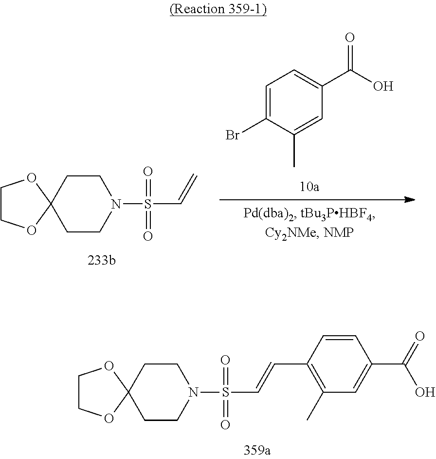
C1COC2(O1)CCN(S(C=C)(=O)=O)CC2.C1=C(Br)C(C)=CC(C(O)=O)=C1.C1COC2(O1)CCN(S(C=CC1=C(C)C=C(C(=O)O)C=C1)(=O)=O)CC2
